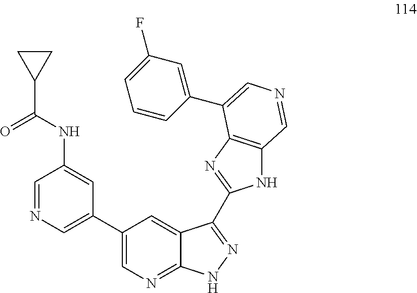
C(NC1=CC(C2=CN=C3C(=C2)C(C2=NC4=C(N2)C=NC=C4C2=CC(F)=CC=C2)=NN3)=CN=C1)(=O)C1CC1
